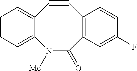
C12=CC=CC=C1N([Me])C(=O)C1=C(C#C2)C=CC(F)=C1
